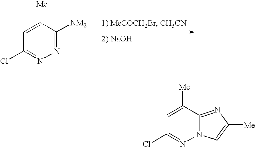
[2) NaOH].C1(Cl)=NN=C([NM2])C([Me])=C1.N1=C(Cl)C=C([Me])C2=NC([Me])=CN12
